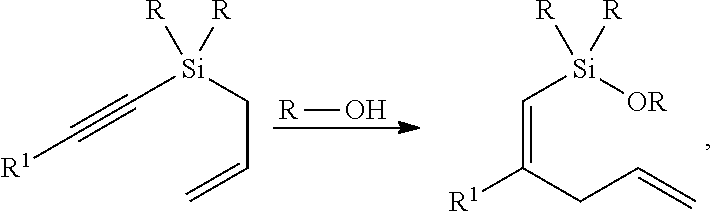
[R]O.[R1]C#C[Si](CC=C)([R])[R].C([Si]([OR])([R])[R])=C(CC=C)[R1]
